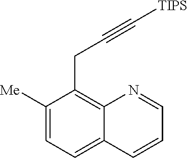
C1([Me])=CC=C2C(=C1CC#C[TIPS])N=CC=C2
